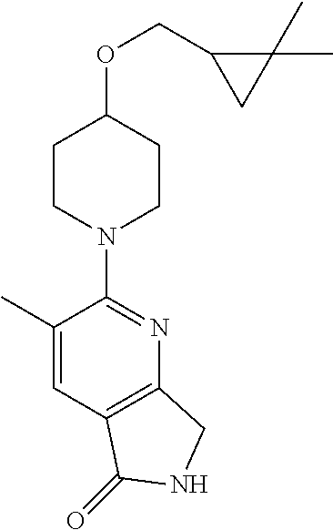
C1(C)=CC2=C(N=C1N1CCC(OCC3CC3(C)C)CC1)CNC2=O
